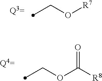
C(O[R7])C.C(OC([R8])=O)C
